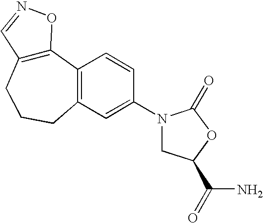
C12=C(CCCC3=C1C=CC(N1CC(C(N)=O)OC1=O)=C3)C=NO2
